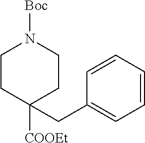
C1CC([COOEt])(CC2=CC=CC=C2)CCN1[Boc]
